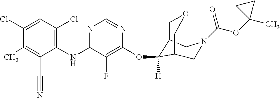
C1(NC2=NC=NC(OC3([H])C4COCC3CN(C(OC3(C)CC3)=O)C4)=C2F)=C(Cl)C=C(Cl)C(C)=C1C#N
